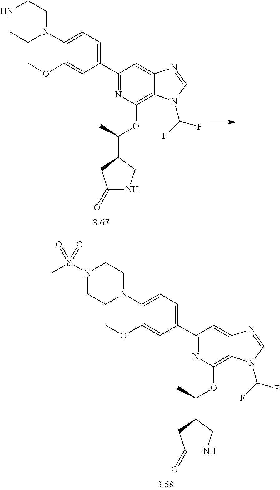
N1CCN(C2=CC=C(C3=NC(OC(C)C4CNC(=O)C4)=C4C(=C3)N=CN4C(F)F)C=C2OC)CC1.N1(S(C)(=O)=O)CCN(C2=CC=C(C3=NC(OC(C)C4CNC(=O)C4)=C4C(=C3)N=CN4C(F)F)C=C2OC)CC1
